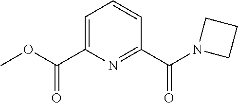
C1=C(C(OC)=O)N=C(C(N2CCC2)=O)C=C1
